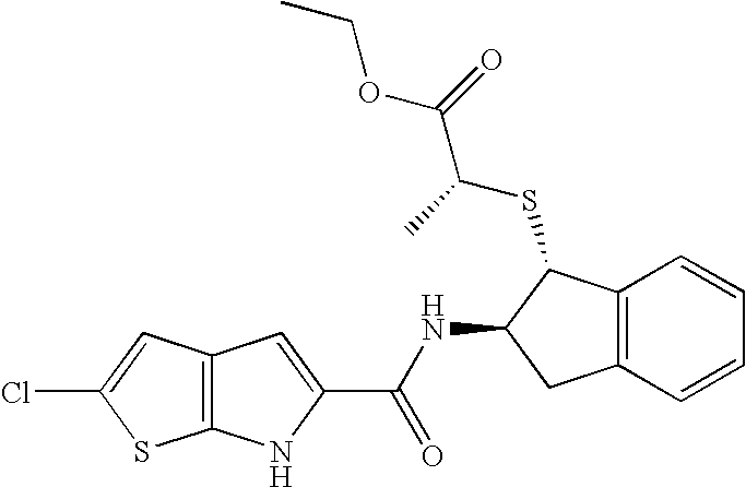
C12=C(C=CC=C1)CC(NC(C1=CC3=C(N1)SC(Cl)=C3)=O)C2SC(C)C(=O)OCC
